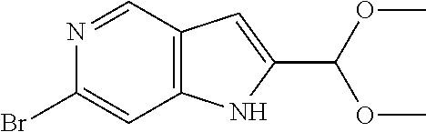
N1=CC2=C(C=C1Br)NC(C(OC)OC)=C2
